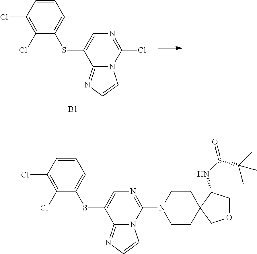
C1=CC(Cl)=C(Cl)C(SC2=CN=C(Cl)N3C2=NC=C3)=C1.[B1].C1=CC(Cl)=C(Cl)C(SC2=CN=C(N3CCC4(CC3)COCC4NS(=O)C(C)(C)C)N3C2=NC=C3)=C1
